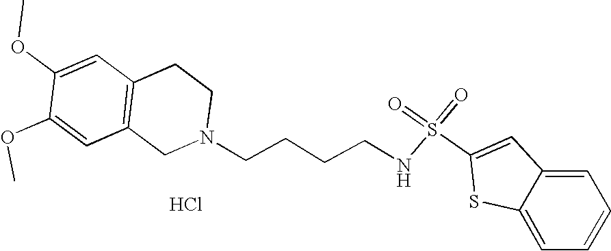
Cl.C1=C(OC)C(OC)=CC2=C1CCN(CCCCNS(=O)(=O)C1=CC3=CC=CC=C3S1)C2
